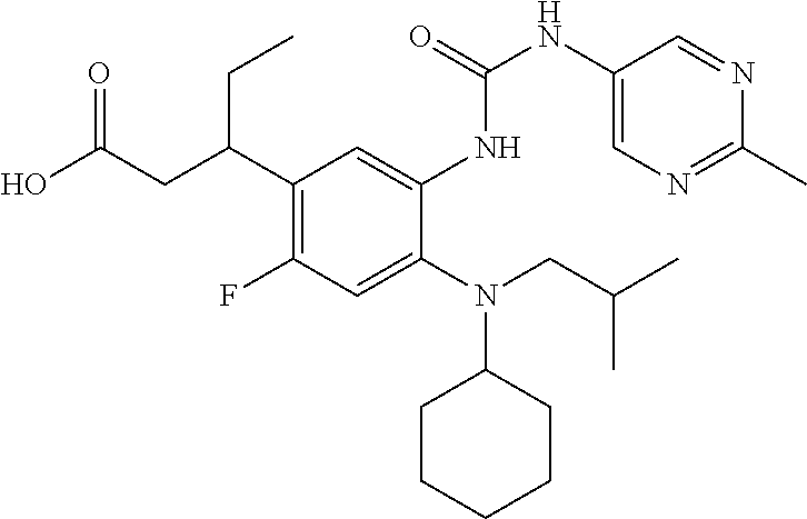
N(C1CCCCC1)(CC(C)C)C1=CC(F)=C(C(CC(O)=O)CC)C=C1NC(=O)NC1=CN=C(C)N=C1
